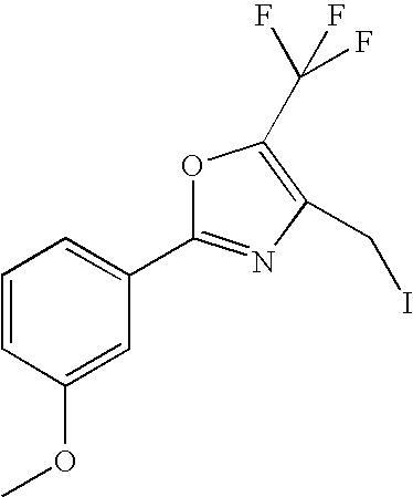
C1=CC(OC)=CC(C2=NC(CI)=C(C(F)(F)F)O2)=C1
